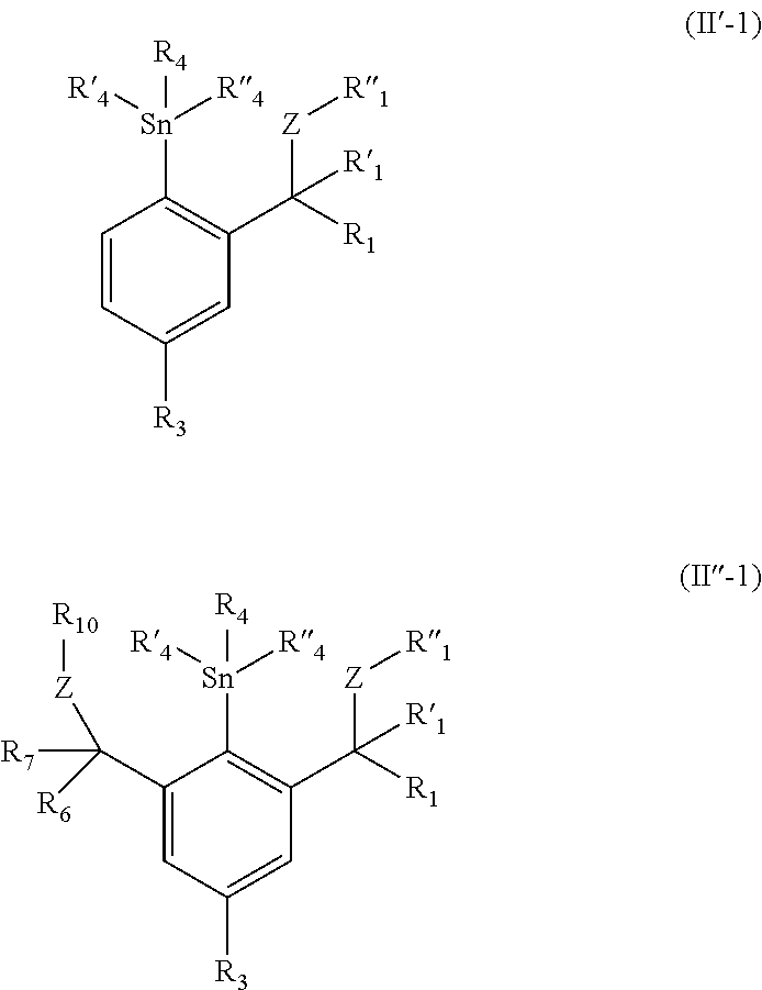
C1=CC([R3])=CC(C([R1])([Z][R1])[R1])=C1[Sn]([R4])([R4])[R4].C1(C([R7])([Z][R10])[R6])=CC([R3])=CC(C([R1])([Z][R1])[R1])=C1[Sn]([R4])([R4])[R4]
